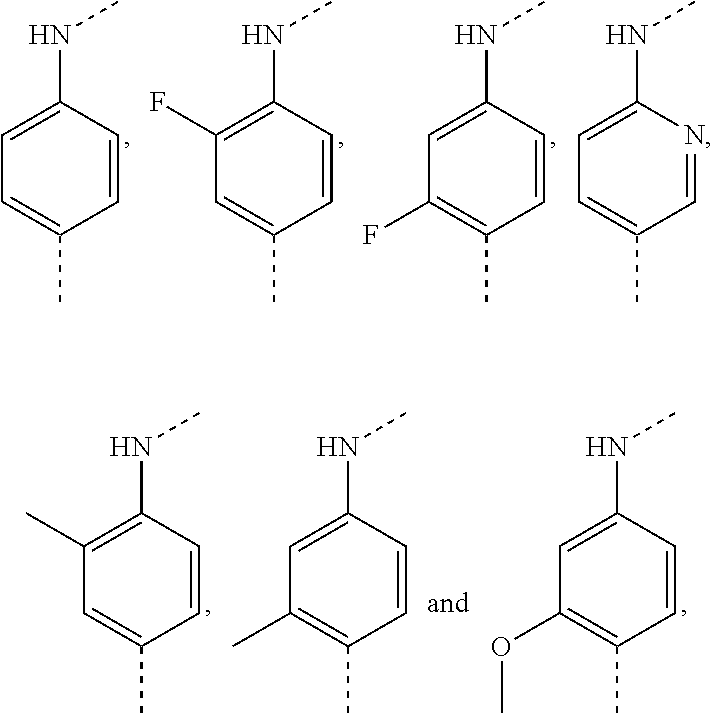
C1=CC(NC)=CC=C1C.C1=CC(NC)=C(F)C=C1C.C1=CC(NC)=CC(F)=C1C.C1=NC(NC)=CC=C1C.C1=CC(NC)=C(C)C=C1C.C1=CC(NC)=CC(C)=C1C.C1=CC(NC)=CC(OC)=C1C
